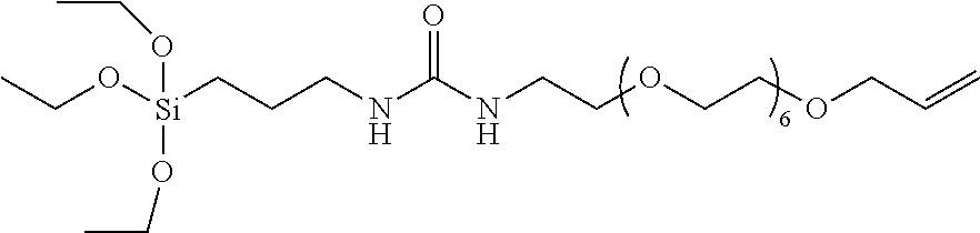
C(OCCOCC=C)CNC(NCCC[Si](OCC)(OCC)OCC)=O
